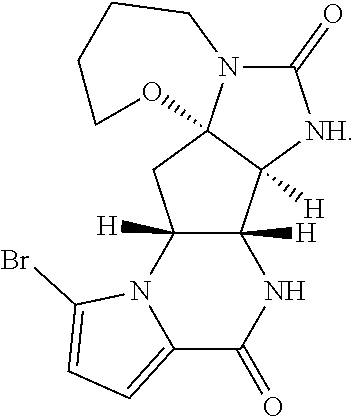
C12([H])C([H])(N3C(=CC=C3Br)C(=O)N1)CC13C2([H])[NH]C(=O)N1CCCCO3
